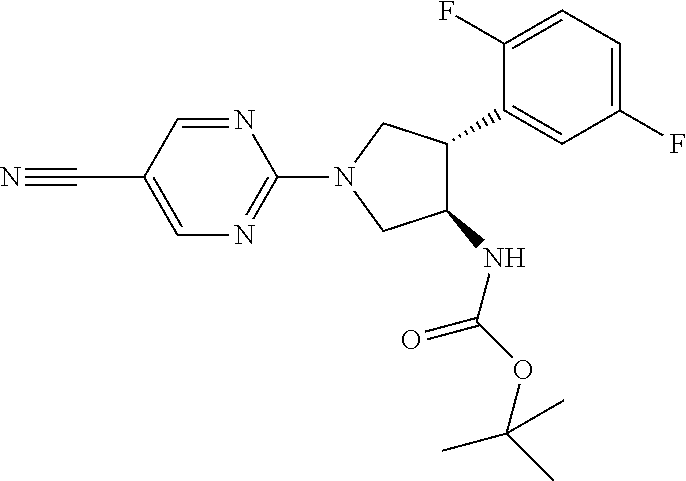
C1(NC(OC(C)(C)C)=O)C(C2=CC(F)=CC=C2F)CN(C2=NC=C(C#N)C=N2)C1
